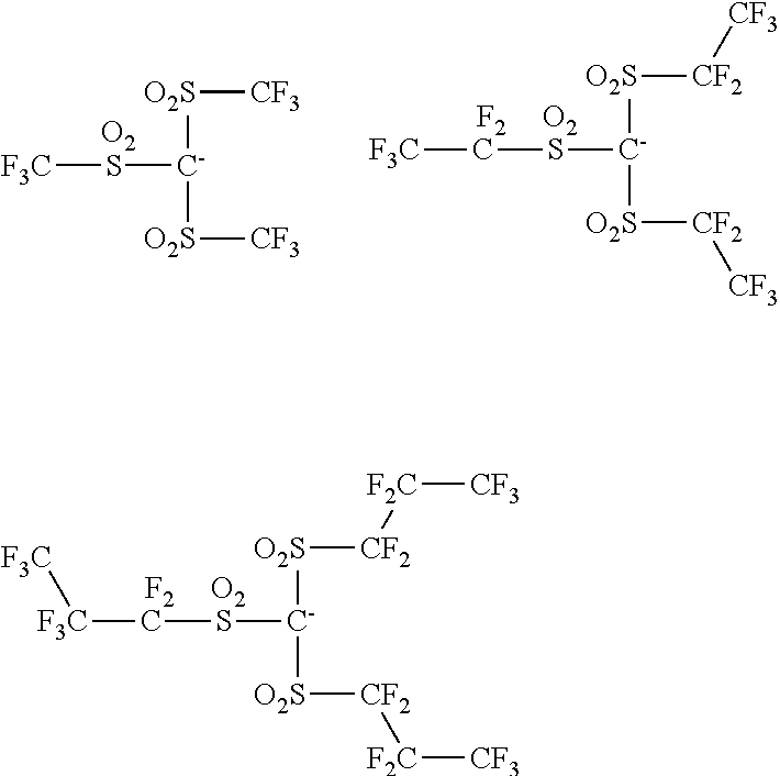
[O2S]([C-]([O2S][CF2][F2C][CF3])SC[F3C][F3C])[CF2][F2C][CF3].[O2].[F2].[O2S]([C-]([O2S][CF3])S[F3C])[CF3].[O2].[O2S]([C-]([O2S][CF2][CF3])SC[F3C])[CF2][CF3].[O2].[F2]
